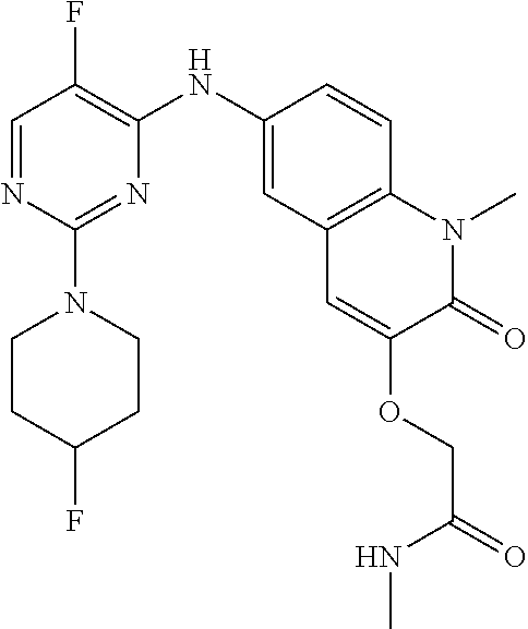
C1=NC(N2CCC(F)CC2)=NC(NC2=CC3=C(C=C2)N(C)C(=O)C(OCC(NC)=O)=C3)=C1F
